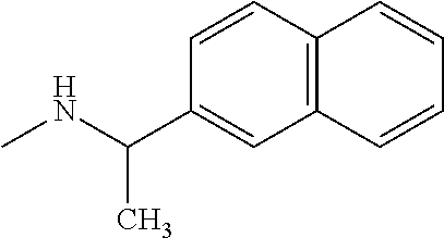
N(C)C(C)C1=CC2=C(C=C1)C=CC=C2
